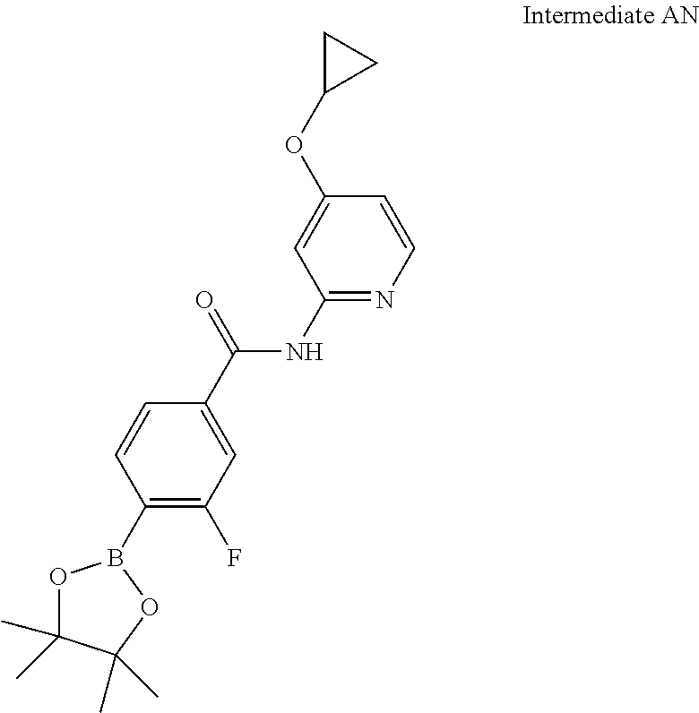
C1=CC(C(NC2=NC=CC(OC3CC3)=C2)=O)=CC(F)=C1B1OC(C)(C)C(C)(C)O1
